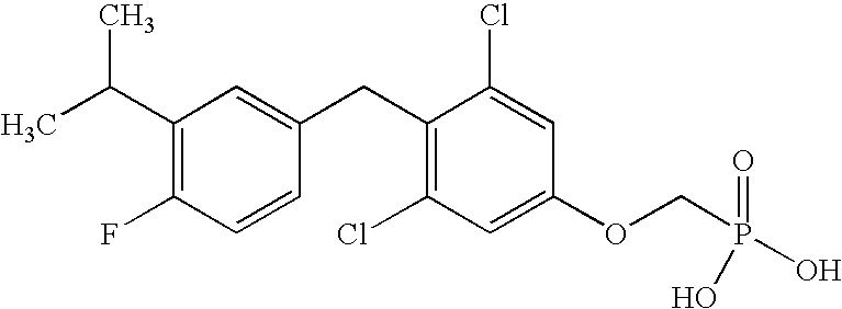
C1(C(C)C)=C(F)C=CC(CC2=C(Cl)C=C(OCP(=O)(O)O)C=C2Cl)=C1
